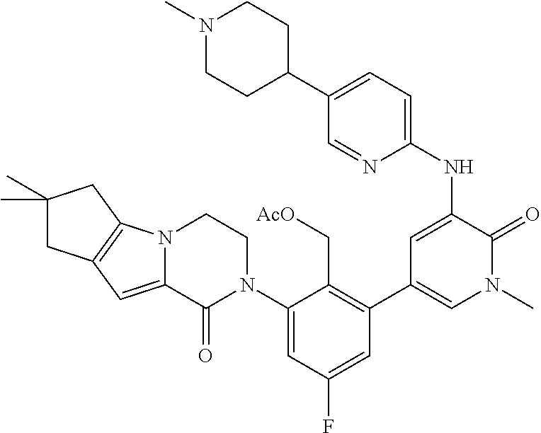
C1(C2=CN(C)C(=O)C(NC3=CC=C(C4CCN(C)CC4)C=N3)=C2)=C(C[AcO])C(N2CCN3C(=CC4=C3CC(C)(C)C4)C2=O)=CC(F)=C1
